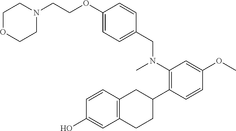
C1OCCN(CCOC2=CC=C(CN(C)C3=C(C4CC5=C(CC4)C=C(O)C=C5)C=CC(OC)=C3)C=C2)C1
